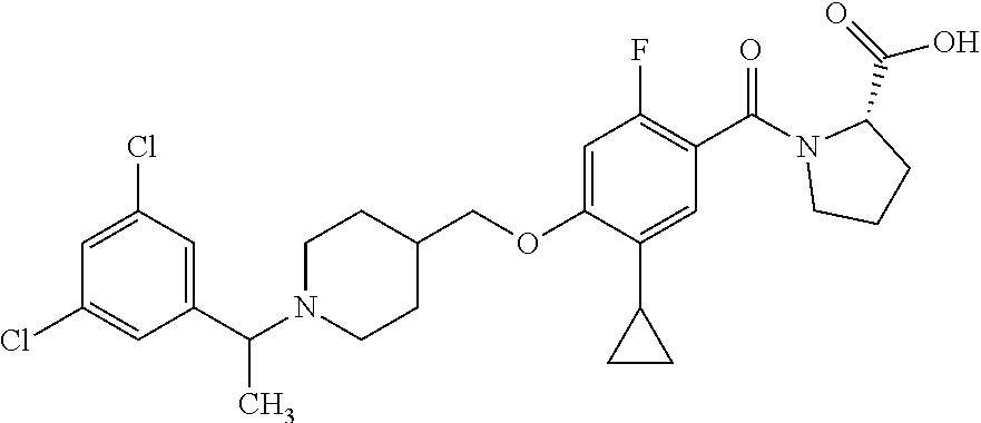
C(OC1=CC(F)=C(C(=O)N2CCCC2C(O)=O)C=C1C1CC1)C1CCN(C(C2=CC(Cl)=CC(Cl)=C2)C)CC1
